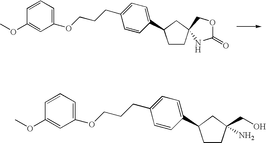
C1(OCCCC2=CC=C(C3CCC4(C3)COC(=O)N4)C=C2)=CC=CC(OC)=C1.C1(OCCCC2=CC=C(C3CCC(CO)(N)C3)C=C2)=CC=CC(OC)=C1
